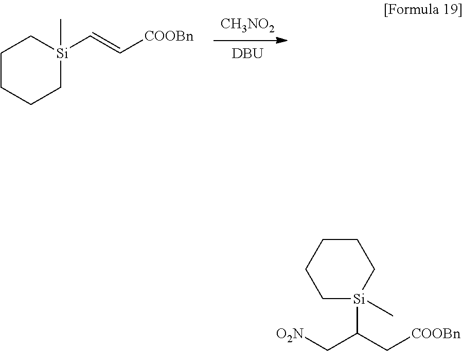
[DBU].C1CCC[Si](C)(C=C[COOBn])C1.[CH3NO2].C1CCC[Si](C)(C(C[O2N])C[COOBn])C1
